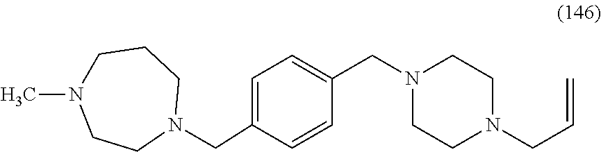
C1=C(CN2CCCN(C)CC2)C=CC(CN2CCN(CC=C)CC2)=C1
